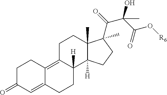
C1C(=O)C=C2C(=C3C([H])(CC2)C2([H])C(C)(CC3)C(C(=O)C(C(=O)O[R6])(O)C)(C)CC2)C1
